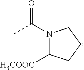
N1(C(C)=O)C([H3COOC])CCC1
